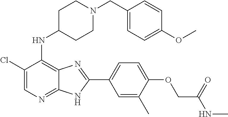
C1(Cl)=CN=C2C(=C1NC1CCN(CC3=CC=C(OC)C=C3)CC1)N=C(C1=CC=C(OCC(NC)=O)C(C)=C1)N2
